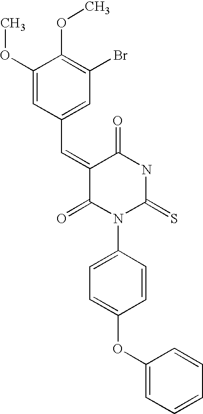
C(=C1C(=O)NC(=S)N(C2=CC=C(OC3=CC=CC=C3)C=C2)C1=O)C1=CC(Br)=C(OC)C(OC)=C1
